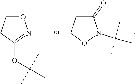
O1CCC(OC(C)(C)C)=N1.C1(=O)CCON1C(C)(C)C
